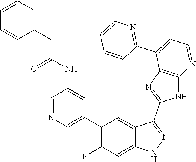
C1=NC=C(C2=C(F)C=C3C(=C2)C(C2=NC4=C(N2)N=CC=C4C2=NC=CC=C2)=NN3)C=C1NC(CC1=CC=CC=C1)=O
